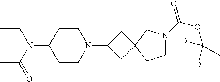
C1CC(N(C(C)=O)CC)CCN1C1CC2(C1)CN(C(=O)OC(C)([D])[D])CC2
